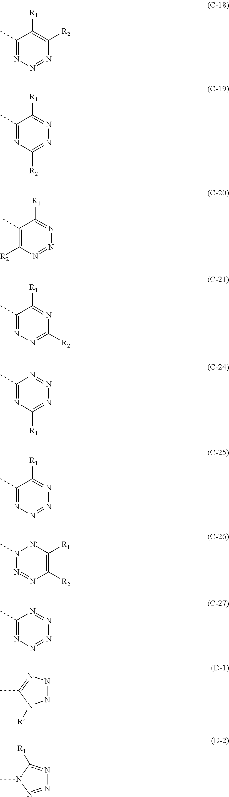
C1(C)=NN=NC([R2])=C1[R1].C1(C)=NC([R2])=NN=C1[R1].C1(C)=C([R2])N=NN=C1[R1].C1(C)=NN=C([R2])N=C1[R1].C1(C)=NC([R1])=NN=N1.C1(C)=NN=NN=C1[R1].N1(C)N=NC([R2])=C([R1])[N-]1.C1(C)=NN=NN=N1.N1=NN=C(C)N1[R].N1=NN(C)C([R1])=N1
